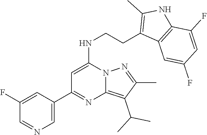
C1(C2=NC3=C(C(C)C)C(C)=NN3C(NCCC3=C(C)NC4=C3C=C(F)C=C4F)=C2)=CN=CC(F)=C1
